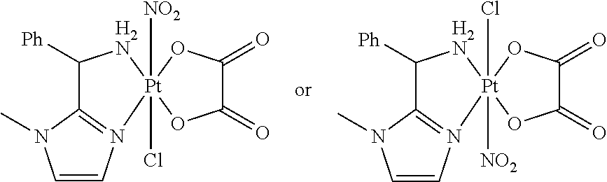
C1([Ph])[H2N][Pt]2([NO2])(Cl)(OC(=O)C(=O)O2)N2=C1N(C)C=C2.C1([Ph])[H2N][Pt]2(Cl)([NO2])(OC(=O)C(=O)O2)N2=C1N(C)C=C2
